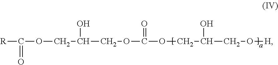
[R]C(OCC(COC(OCC(CO[H])O)=O)O)=O
